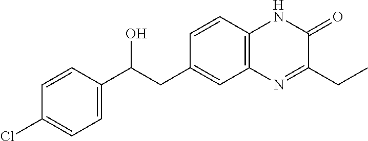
C1=CC(Cl)=CC=C1C(CC1=CC2=C(C=C1)NC(=O)C(CC)=N2)O
